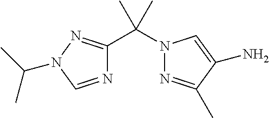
N1=CN(C(C)C)N=C1C(C)(C)N1N=C(C)C(N)=C1
